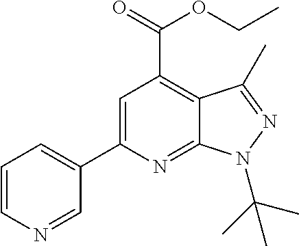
C1=CN=CC(C2=CC(C(=O)OCC)=C3C(=N2)N(C(C)(C)C)N=C3C)=C1
